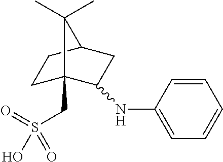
C1C2(CS(=O)(O)=O)C(NC3=CC=CC=C3)CC(C1)C2(C)C
